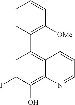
C1=C(I)C(O)=C2C(=C1C1=C([OMe])C=CC=C1)C=CC=N2
